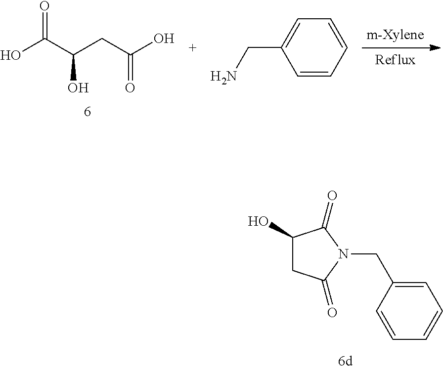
O=C(C(CC(O)=O)O)O.C1=CC=C(CN)C=C1.C1(O)CC(=O)N(CC2=CC=CC=C2)C1=O
